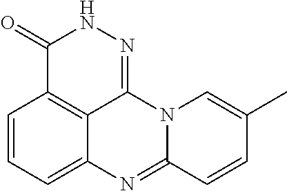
C1=CC2=C3C(=C1)N=C1N(C3=NNC2=O)C=C(C)C=C1
